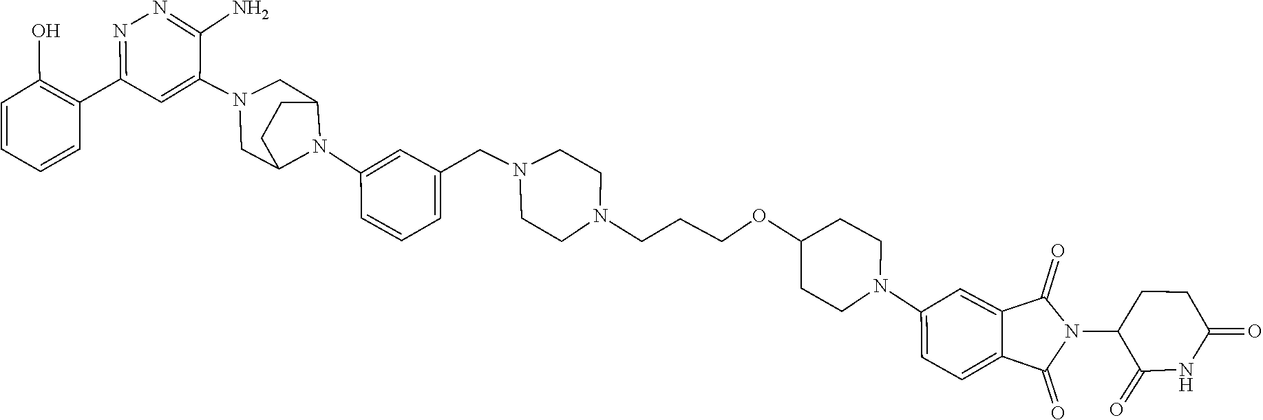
C1=C2C(=O)N(C3C(=O)NC(=O)CC3)C(=O)C2=CC=C1N1CCC(OCCCN2CCN(CC3=CC=CC(N4C5CN(C6=CC(C7=C(O)C=CC=C7)=NN=C6N)CC4CC5)=C3)CC2)CC1
